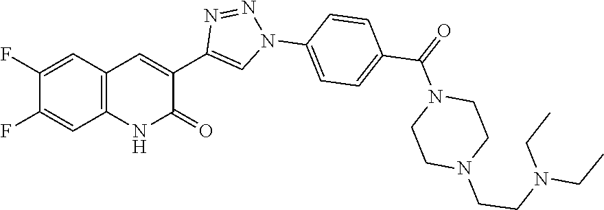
C12=C(C=C(F)C(F)=C1)C=C(C1=CN(C3=CC=C(C(=O)N4CCN(CCN(CC)CC)CC4)C=C3)N=N1)C(=O)N2
